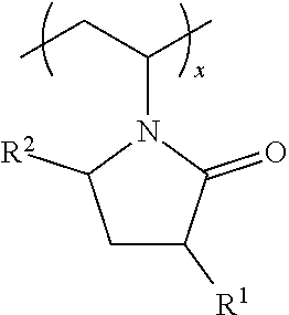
C1C([R1])C(=O)N(C(CC)C)C1[R2]
